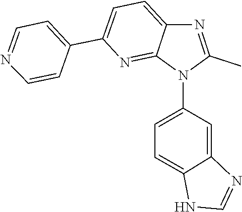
C1=C2C(=NC(C3=CC=NC=C3)=C1)N(C1=CC=C3C(=C1)N=CN3)C(C)=N2
